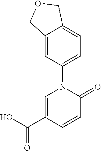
C1=C(C(O)=O)C=CC(=O)N1C1=CC=C2C(=C1)COC2
